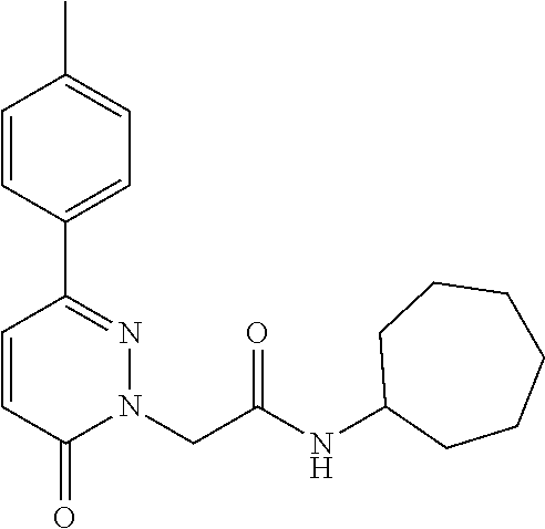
C1=CC(C2=NN(CC(NC3CCCCCC3)=O)C(=O)C=C2)=CC=C1C
